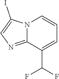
N12C(=NC=C1I)C(C(F)F)=CC=C2
